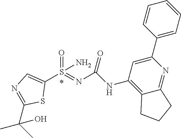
C1(S(=NC(=O)NC2=C3C(=NC(C4=CC=CC=C4)=C2)CCC3)(=O)N)=CN=C(C(C)(C)O)S1
